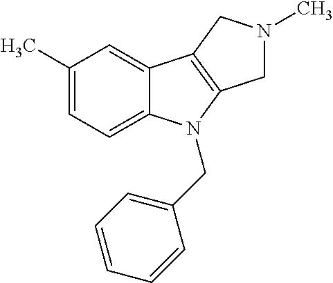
C1(C)=CC=C2C(=C1)C1=C(N2CC2=CC=CC=C2)CN(C)C1
